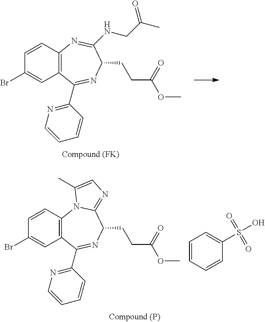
C12=C(C=CC(Br)=C1)N=C(NCC(C)=O)C(CCC(OC)=O)N=C2C1=NC=CC=C1.C12=C(C=CC(Br)=C1)N1C(=NC=C1C)C(CCC(OC)=O)N=C2C1=NC=CC=C1.C1=CC=CC(S(O)(=O)=O)=C1
